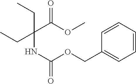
C1=CC=CC(COC(NC(C(OC)=O)(CC)CC)=O)=C1
